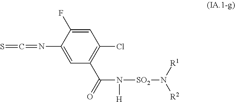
C1=C(F)C(N=C=S)=CC(C(=O)N([H])[SO2]N([R2])[R1])=C1Cl
